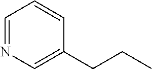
C1(CCC)=CN=CC=C1
